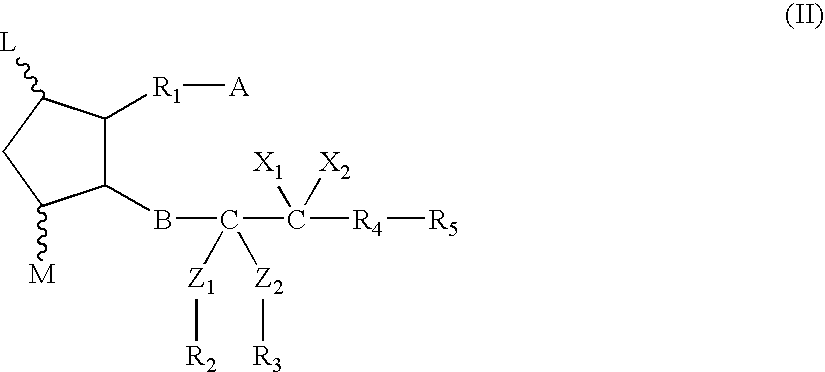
C1(BC(C([R4][R5])([X1])[X2])([Z1][R2])[Z2][R3])C([R1][A])C([L])CC1[M]
